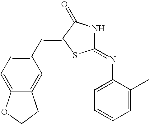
C1(=NC2=CC=CC=C2C)NC(=O)C(=CC2=CC=C3C(=C2)CCO3)S1
